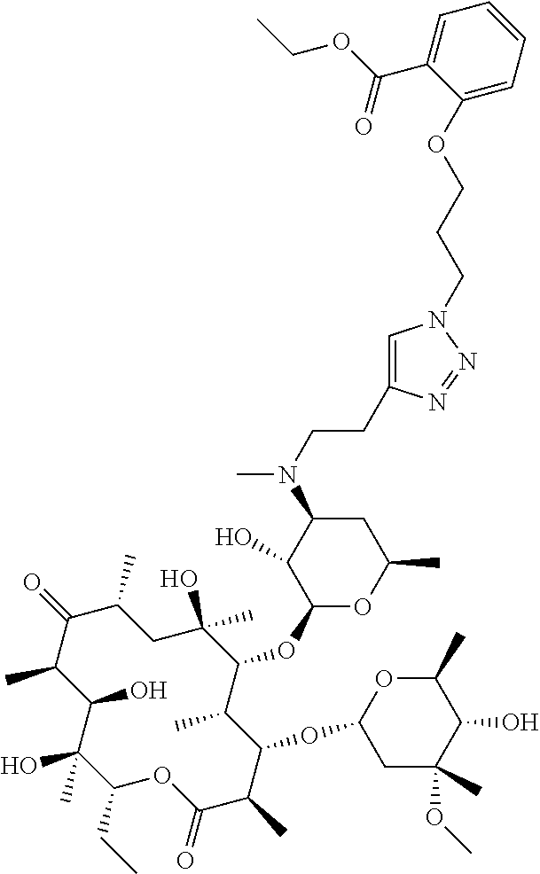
C1(CC)C(C)(O)C(O)C(C)C(=O)C(C)CC(O)(C)C(OC2OC(C)CC(N(C)CCC3=CN(CCCOC4=CC=CC=C4C(OCC)=O)N=N3)C2O)C(C)C(OC2CC(C)(OC)C(O)C(C)O2)C(C)C(=O)O1
